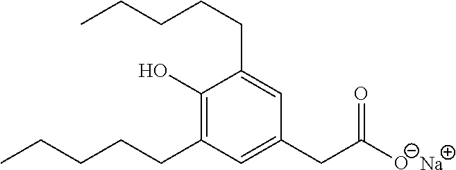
C1(CC([O-])=O)=CC(CCCCC)=C(O)C(CCCCC)=C1.[Na]
